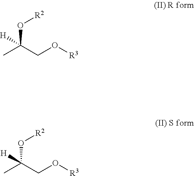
C(C)(CO[R3])(O[R2])[H].C(C)(CO[R3])(O[R2])[H]
